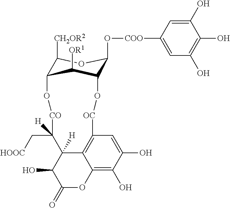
OC1C2([H])C(C[HOOC])([H])[CO]OC3C([CH2OR2])OC(O[COO]C4=CC(O)=C(O)C(O)=C4)C(C3[OR1])O[OC]C3=C2C(=C(O)C(O)=C3)OC1=O
